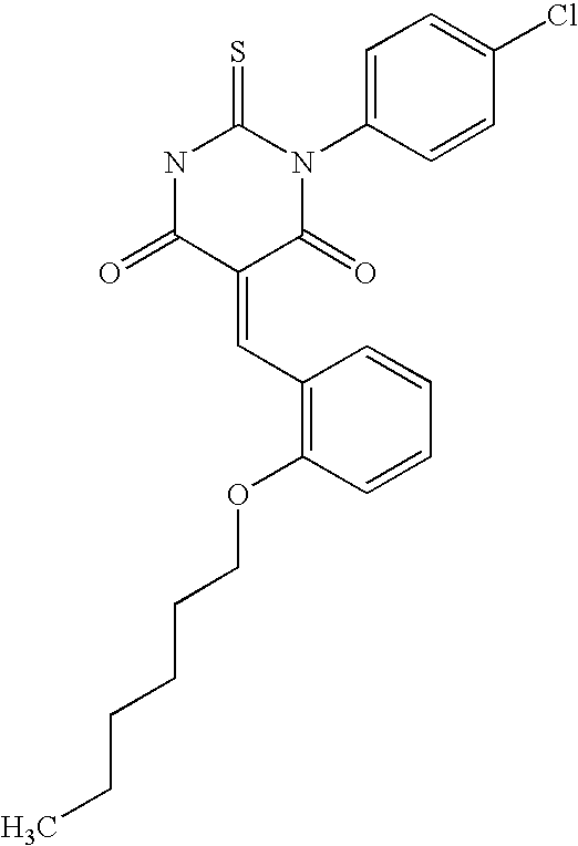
N1C(=O)C(=CC2=C(OCCCCCC)C=CC=C2)C(=O)N(C2=CC=C(Cl)C=C2)C1=S
